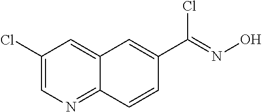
C1(Cl)=CN=C2C(=C1)C=C(C(=NO)Cl)C=C2
